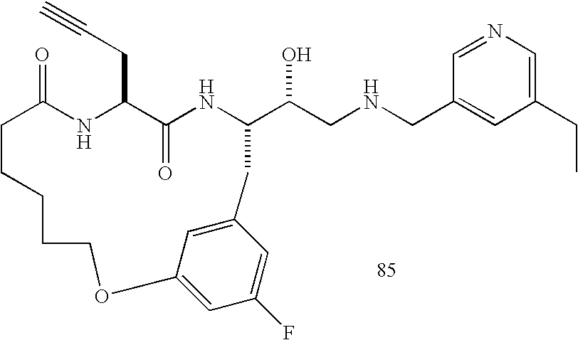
C1=NC=C(CC)C=C1CNCC(O)C1NC(=O)C(CC#C)NC(=O)CCCCCOC2=CC(F)=CC(=C2)C1
